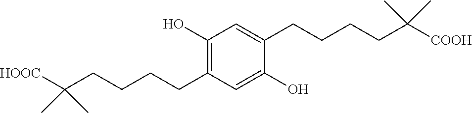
C1=C(CCCCC(C)(C)[COOH])C(O)=CC(CCCCC(C)(C)[HOOC])=C1O
